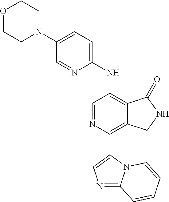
O1CCN(C2=CC=C(NC3=C4C(=C(C5=CN=C6N5C=CC=C6)N=C3)CNC4=O)N=C2)CC1
